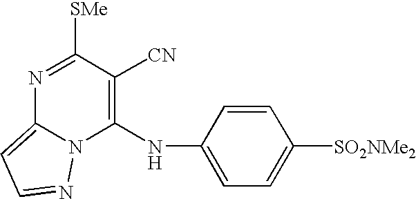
N1=C([SMe])C([CN])=C(NC2=CC=C([SO2NMe2])C=C2)N2C1=CC=N2
